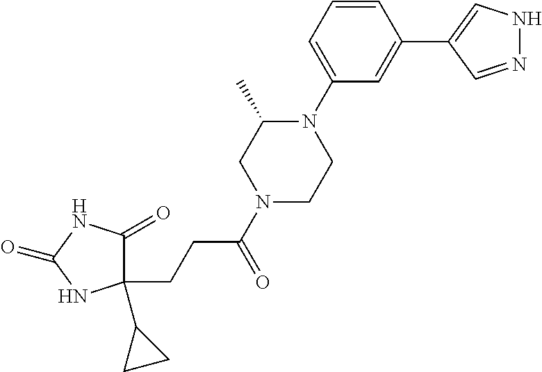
C1(C2CC2)(CCC(N2CCN(C3=CC=CC(C4=CNN=C4)=C3)C(C)C2)=O)C(=O)NC(=O)N1
